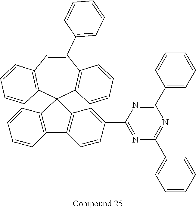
C1=C(C2=CC=CC=C2)C2=C(C=CC=C2)C2(C3=C1C=CC=C3)C1=C(C3=C2C=CC=C3)C=CC(C2=NC(C3=CC=CC=C3)=NC(C3=CC=CC=C3)=N2)=C1
